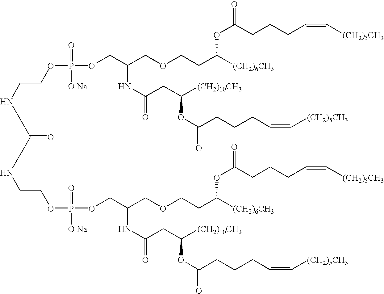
C(CNC(NCCOP(OCC(COCCC([(CH2)6CH3])OC(=O)CCCC=C[(CH2)5CH3])NC(=O)CC([(CH2)10CH3])OC(=O)CCCC=C[(CH2)5CH3])(=O)[O Na])=O)OP(OCC(COCCC([(CH2)6CH3])OC(=O)CCCC=C[(CH2)5CH3])NC(=O)CC([(CH2)10CH3])OC(=O)CCCC=C[(CH2)5CH3])(=O)[O Na]
